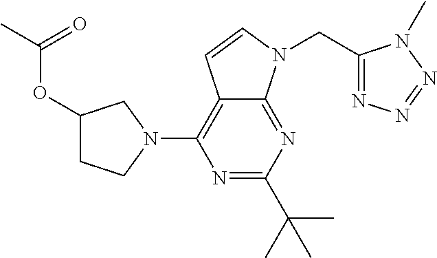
N1=C(C(C)(C)C)N=C2C(=C1N1CC(OC(C)=O)CC1)C=CN2CC1=NN=NN1C
